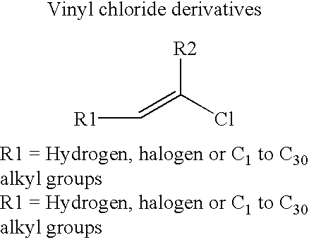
[R1]C=C(Cl)[R2]
